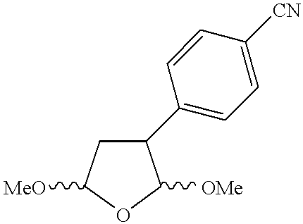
C1C(C2=CC=C([CN])C=C2)C([OMe])OC1[MeO]
